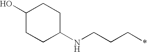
C1(O)CCC(NCCC*)CC1
